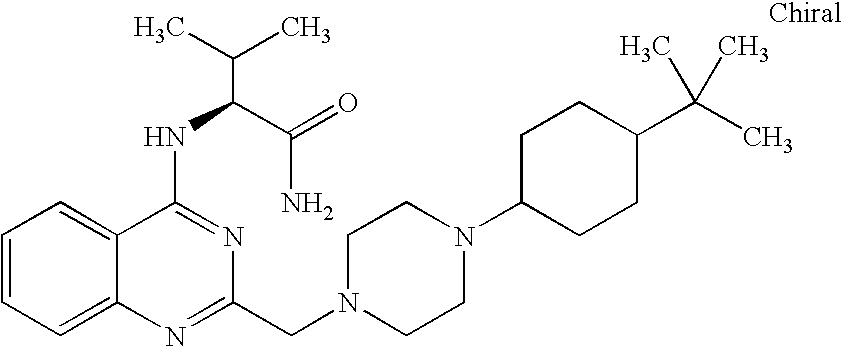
C1=CC=C2C(=C1)C(NC(C(N)=O)C(C)C)=NC(CN1CCN(C3CCC(C(C)(C)C)CC3)CC1)=N2
